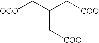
[OCO]CC(C[COO])C[COO]
